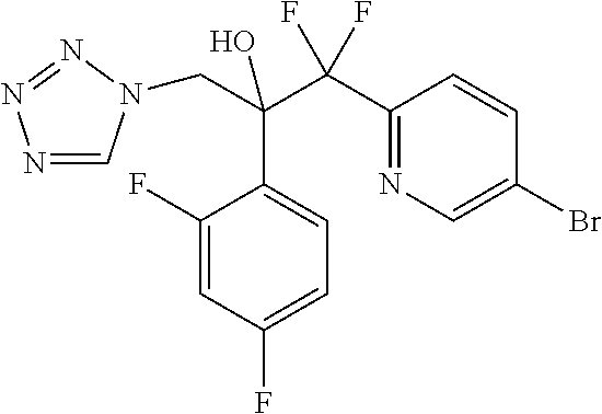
N1=CN(CC(O)(C(C2=NC=C(Br)C=C2)(F)F)C2=CC=C(F)C=C2F)N=N1
